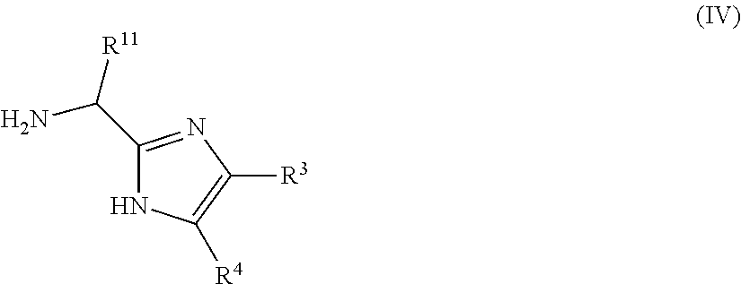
N1C([R4])=C([R3])N=C1C(N)[R11]
